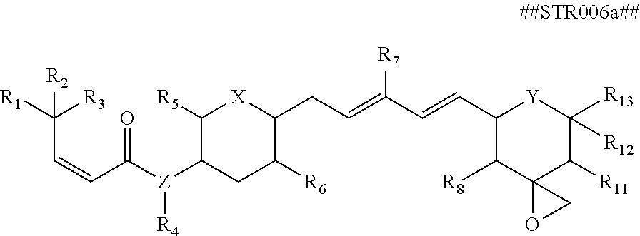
C(C=CC(=O)[Z](C1C([R5])[X]C(CC=C(C=CC2C([R8])C3(C([R11])C([R12])([R13])[Y]2)OC3)[R7])C([R6])C1)[R4])([R3])([R1])[R2]
